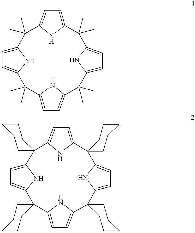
C12=CC=C(N1)C(C)(C)C1=CC=C(N1)C(C)(C)C1=CC=C(N1)C(C)(C)C1=CC=C(C2(C)C)N1.C12=CC=C(N1)C1(C3=CC=C(N3)C3(C4=CC=C(N4)C4(C5=CC=C(N5)C25CCCCC5)CCCCC4)CCCCC3)CCCCC1
